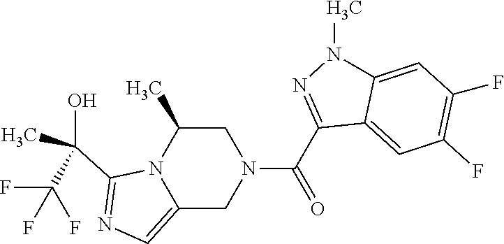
C1C(C)N2C(=CN=C2C(O)(C)C(F)(F)F)CN1C(C1=NN(C)C2=CC(F)=C(F)C=C12)=O
